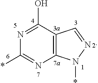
N1=C(O)C2=C(N=C1*)N(*)N=C2
